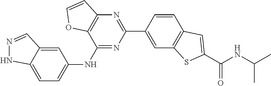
C12=CC=C(NC3=NC(C4=CC5=C(C=C4)C=C(C(NC(C)C)=O)S5)=NC4=C3OC=C4)C=C1C=NN2
